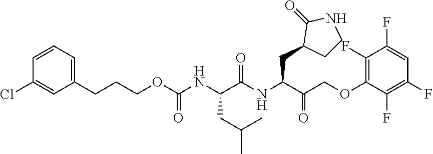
C1=CC=C(CCCOC(NC(C(NC(C(COC2=C(F)C(F)=CC(F)=C2F)=O)CC2CCNC2=O)=O)CC(C)C)=O)C=C1Cl
